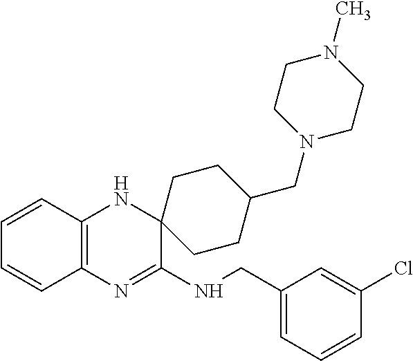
C1=CC2=C(C=C1)N=C(NCC1=CC=CC(Cl)=C1)C1(N2)CCC(CN2CCN(C)CC2)CC1
